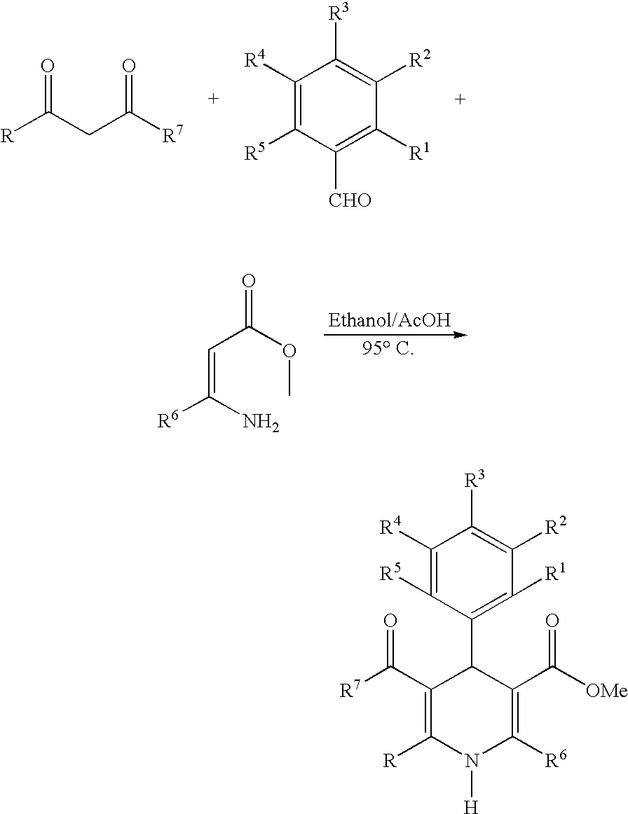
C(=C(N)[R6])C(OC)=O.C1([R4])=C([R5])C([CHO])=C([R1])C([R2])=C1[R3].[R]C(CC([R7])=O)=O.C1([R4])=C([R5])C(C2C(C([R7])=O)=C([R])N([H])C([R6])=C2C([OMe])=O)=C([R1])C([R2])=C1[R3]
